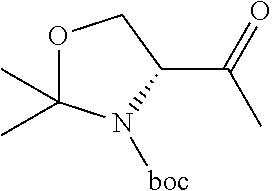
O1C(C)(C)N([boc])C(C(=O)C)C1
